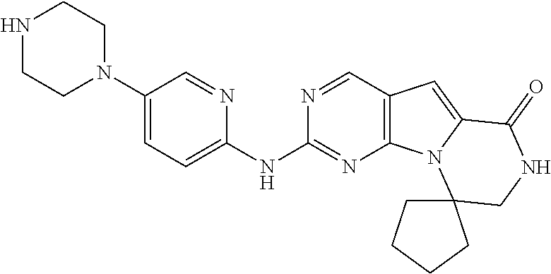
C1=C(N2CCNCC2)C=NC(NC2=NC3=C(C=N2)C=C2N3C3(CNC2=O)CCCC3)=C1
